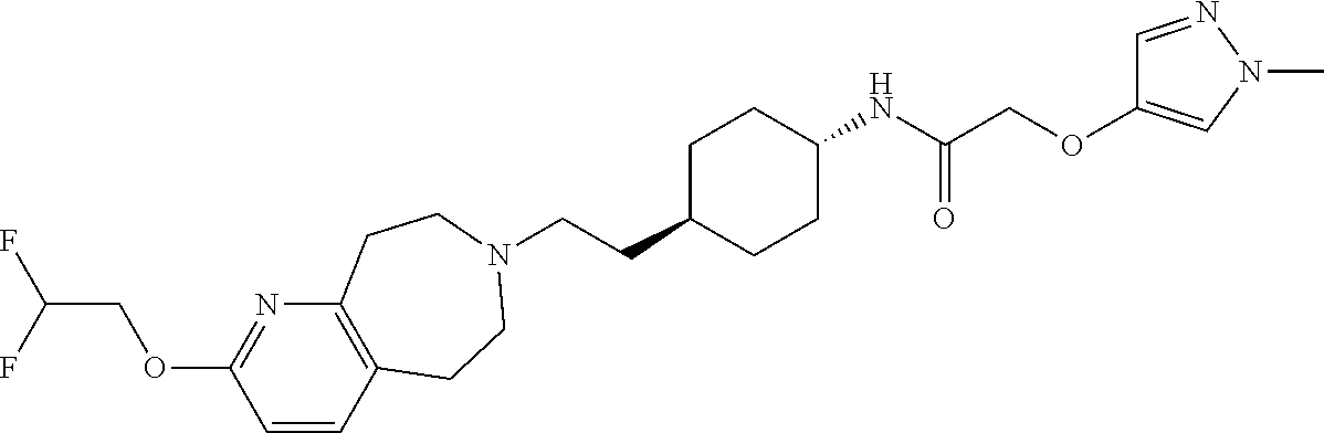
C12=C(C=CC(OCC(F)F)=N1)CCN(CCC1CCC(NC(=O)COC3=CN(C)N=C3)CC1)CC2
